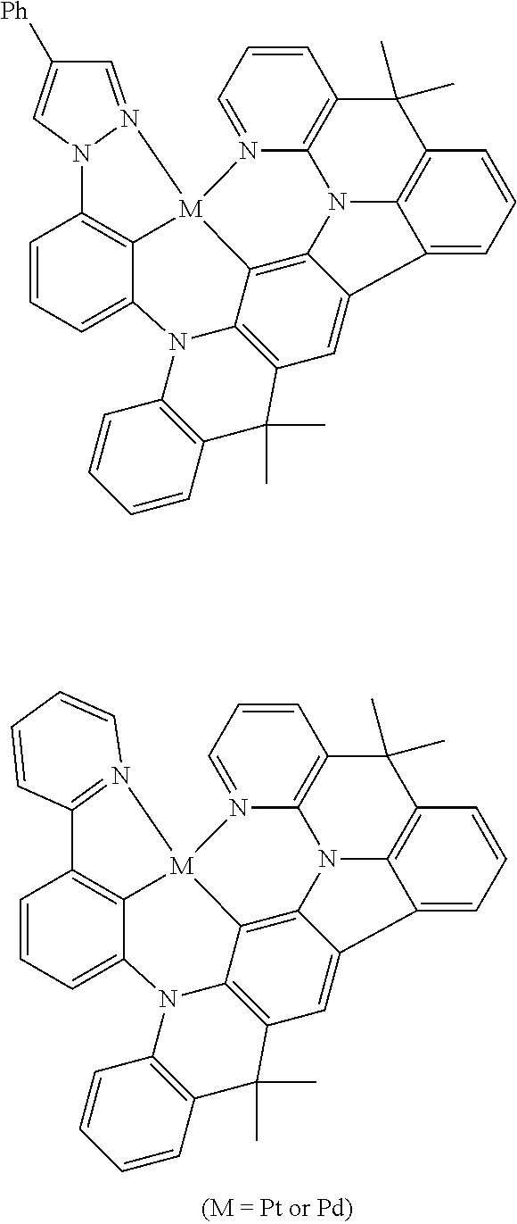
C12=N([M]34C5=C1C=CC=C5N1C5=C(C=C6C7=CC=CC8=C7N(C6=C53)C3=C(C=CC=N34)C8(C)C)C(C)(C)C3=C1C=CC=C3)C=CC=C2.N12N(=CC([Ph])=C1)[M]13C4=C2C=CC=C4N2C4=C(C=C5C6=CC=CC7=C6N(C5=C41)C1=C(C=CC=N13)C7(C)C)C(C)(C)C1=C2C=CC=C1
